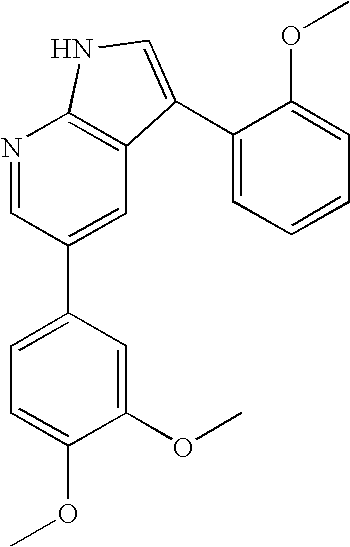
N1=CC(C2=CC=C(OC)C(OC)=C2)=CC2=C1NC=C2C1=CC=CC=C1OC
